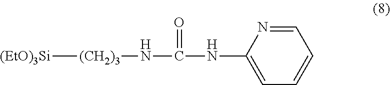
[(EtO)3Si][(CH2)3]NC(NC1=CC=CC=N1)=O
